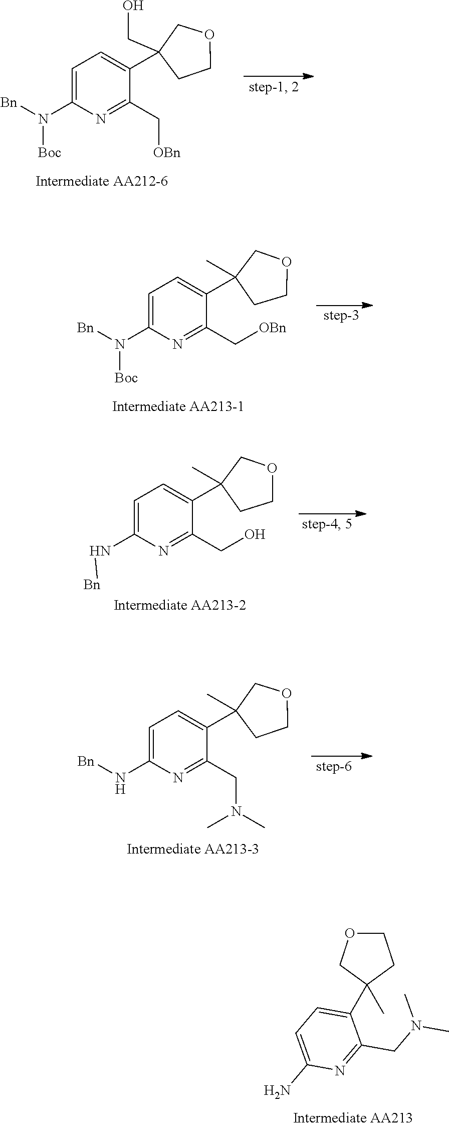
C1=C(N([Bn])[Boc])N=C(C[OBn])C(C2(CO)CCOC2)=C1.C1=C(N([Bn])[Boc])N=C(C[OBn])C(C2(C)CCOC2)=C1.C1=C(N[Bn])N=C(CO)C(C2(C)CCOC2)=C1.C1=C(N[Bn])N=C(CN(C)C)C(C2(C)CCOC2)=C1.C1=C(N)N=C(CN(C)C)C(C2(C)COCC2)=C1
